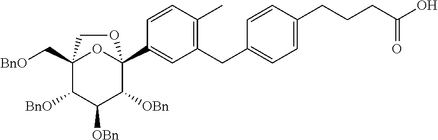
C12(C[BnO])C([BnO])C([OBn])C([OBn])C(C3=CC(CC4=CC=C(CCCC(O)=O)C=C4)=C(C)C=C3)(O1)OC2
